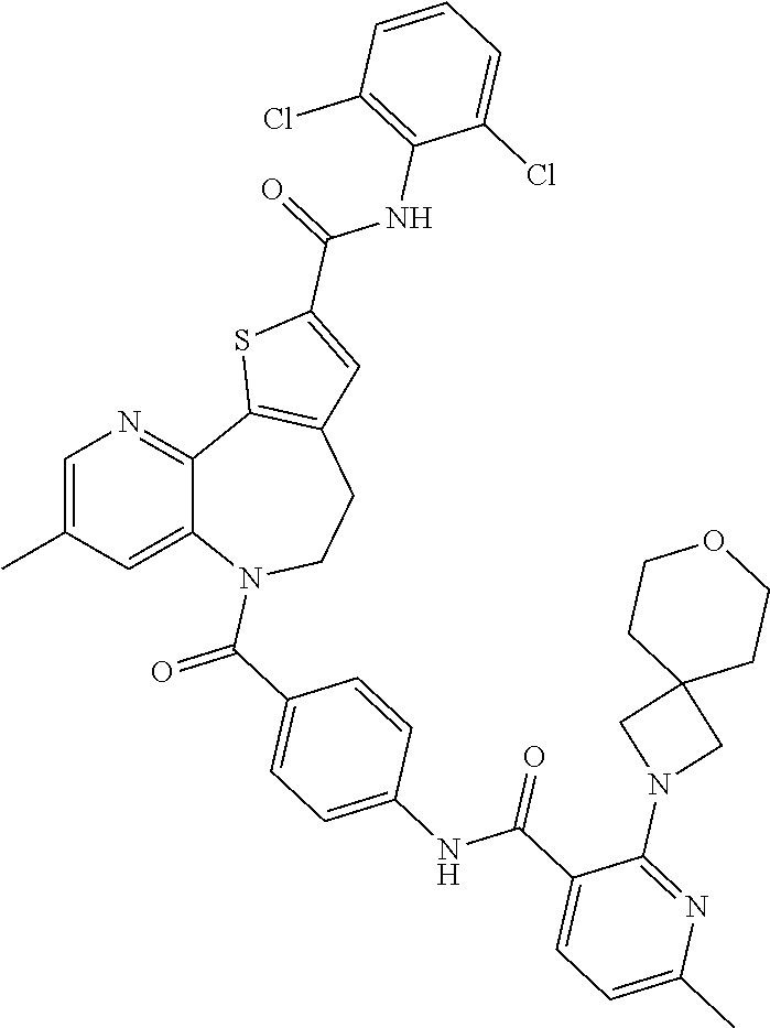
C12=CC(C)=CN=C1C1=C(CCN2C(=O)C2=CC=C(NC(C3=CC=C(C)N=C3N3CC4(C3)CCOCC4)=O)C=C2)C=C(C(NC2=C(Cl)C=CC=C2Cl)=O)S1
